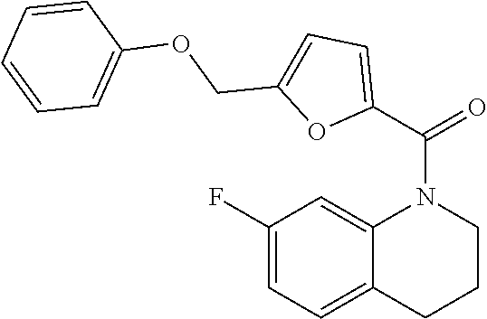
C1(F)=CC=C2C(=C1)N(C(=O)C1=CC=C(COC3=CC=CC=C3)O1)CCC2
